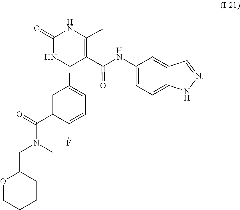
N1=CC2=CC(NC(C3=C(C)NC(=O)NC3C3=CC=C(F)C(C(N(CC4OCCCC4)C)=O)=C3)=O)=CC=C2N1
